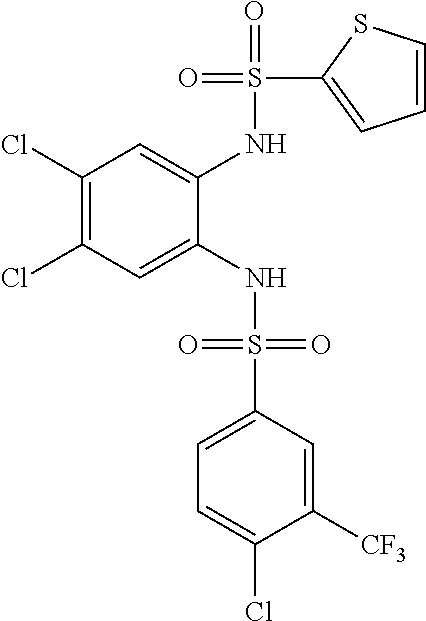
C1(Cl)=C(Cl)C=C(NS(=O)(=O)C2=CC=C(Cl)C([CF3])=C2)C(NS(=O)(C2=CC=CS2)=O)=C1
